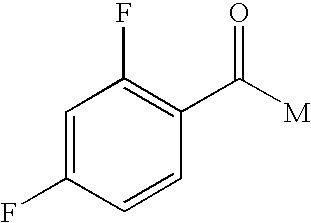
C1=C(F)C=CC(C([M])=O)=C1F
